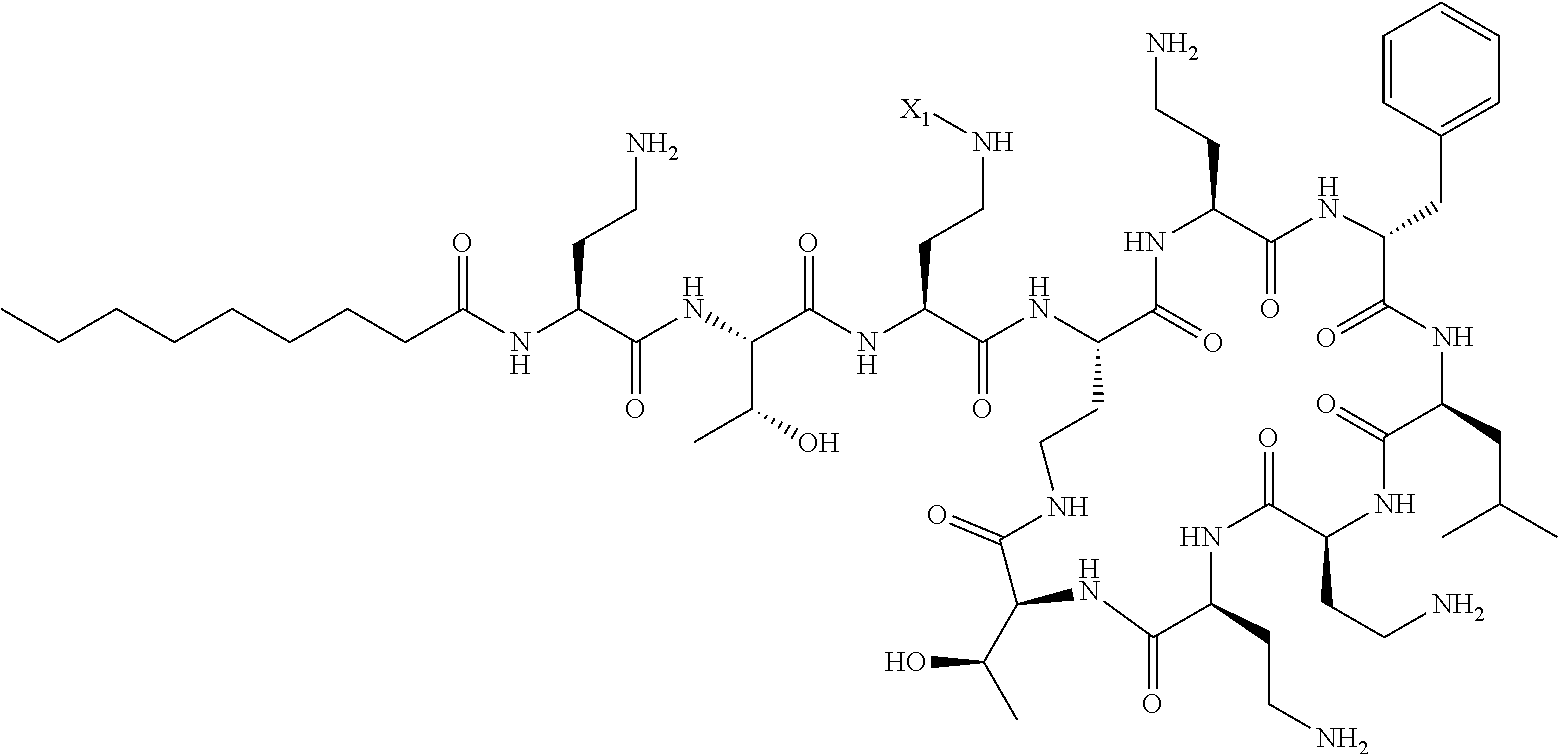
C(NC(C(NC(C(NC(C(NC1C(=O)NC(CCN)C(=O)NC(CC2=CC=CC=C2)C(=O)NC(CC(C)C)C(=O)NC(CCN)C(=O)NC(CCN)C(=O)NC(C(C)O)C(=O)NCC1)=O)CCN[X1])=O)C(O)C)=O)CCN)(=O)CCCCCCCC
